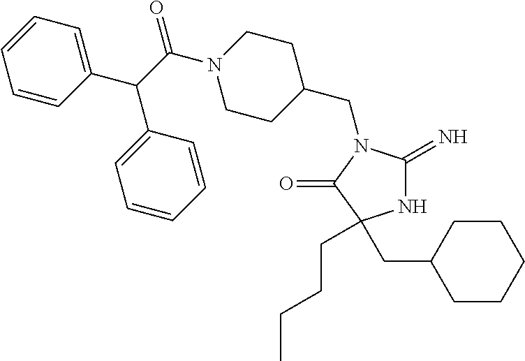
N1C(=N)N(CC2CCN(C(=O)C(C3=CC=CC=C3)C3=CC=CC=C3)CC2)C(=O)C1(CC1CCCCC1)CCCC
